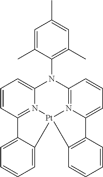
C12=N3C(=CC=C1)N(C1=C(C)C=C(C)C=C1C)C1=N4C(=CC=C1)C1=C(C=CC=C1)[Pt]34C1=CC=CC=C21
